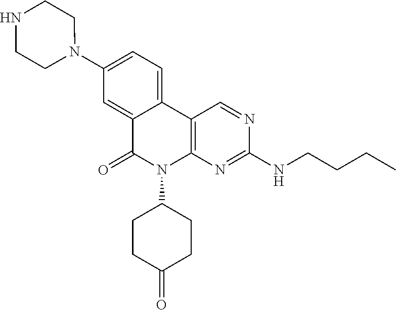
C12=CC(N3CCNCC3)=CC=C1C1=C(N(C3CCC(=O)CC3)C2=O)N=C(NCCCC)N=C1
